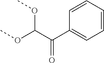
C1=CC=CC(C(C(OC)OC)=O)=C1
